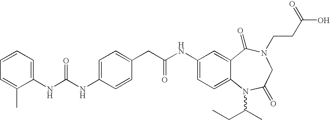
C1(NC(NC2=CC=C(CC(NC3=CC=C4C(=C3)C(=O)N(CCC(O)=O)CC(=O)N4C(C)CC)=O)C=C2)=O)=CC=CC=C1C
